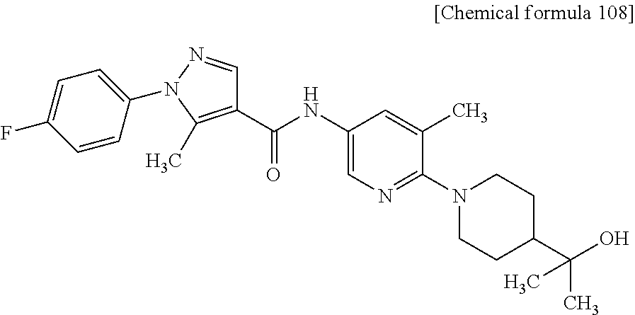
C1(F)=CC=C(N2N=CC(C(NC3=CN=C(N4CCC(C(C)(O)C)CC4)C(C)=C3)=O)=C2C)C=C1
